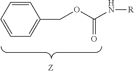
C1=CC=CC=C1COC(N[R])=O
